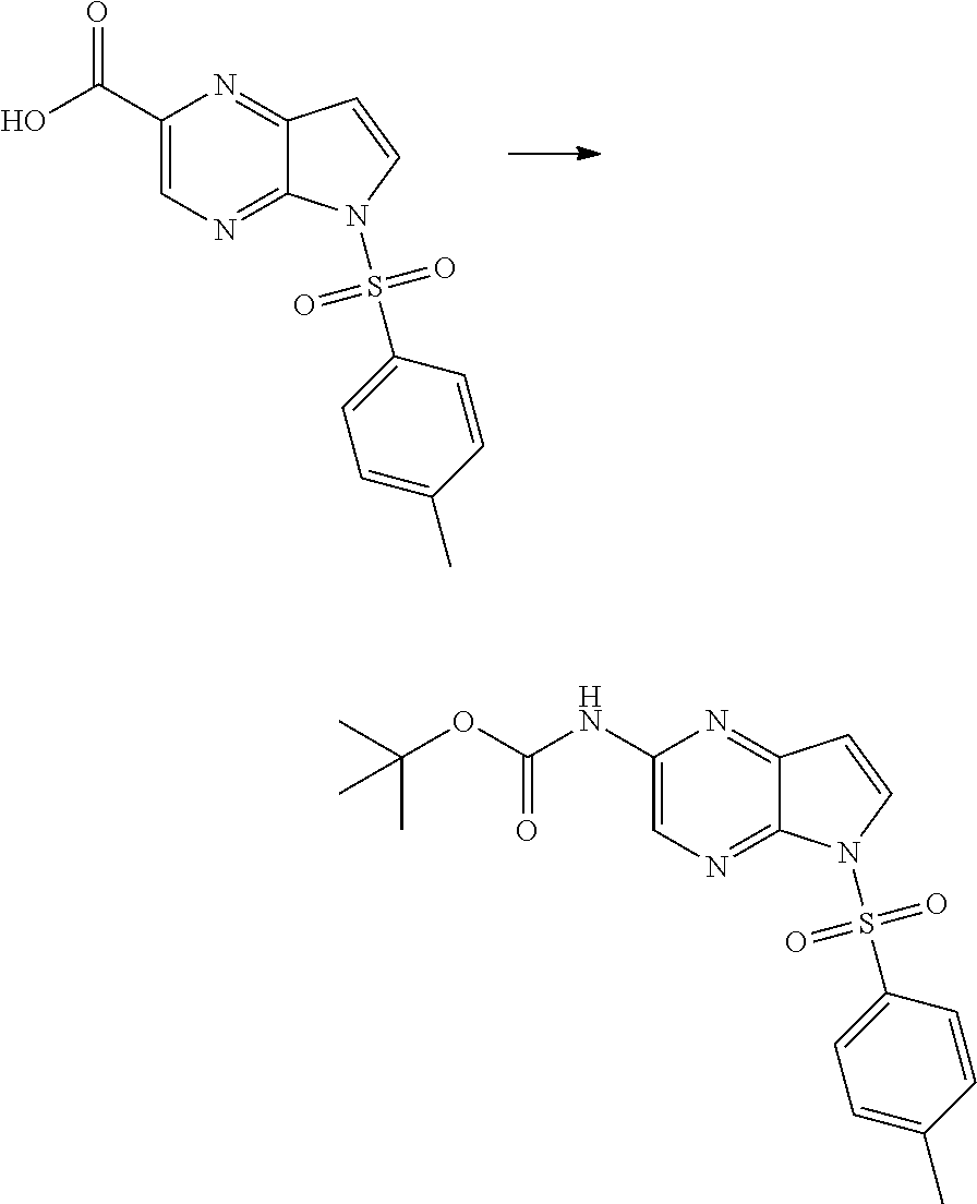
C1(C(O)=O)=CN=C2C(=N1)C=CN2S(C1=CC=C(C)C=C1)(=O)=O.C1(NC(OC(C)(C)C)=O)=CN=C2C(=N1)C=CN2S(C1=CC=C(C)C=C1)(=O)=O
